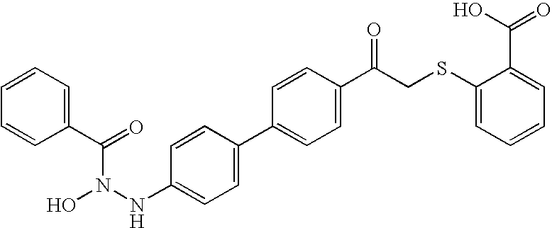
C1=CC=C(C(=O)N(O)NC2=CC=C(C3=CC=C(C(CSC4=CC=CC=C4C(O)=O)=O)C=C3)C=C2)C=C1
